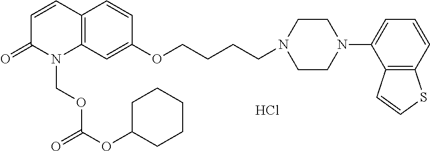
C12=C(C=CC(OCCCCN3CCN(C4=CC=CC5=C4C=CS5)CC3)=C1)C=CC(=O)N2COC(=O)OC1CCCCC1.Cl
